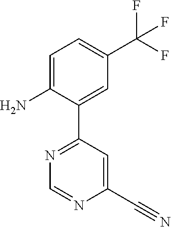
C1=C(N)C(C2=NC=NC(C#N)=C2)=CC(C(F)(F)F)=C1
